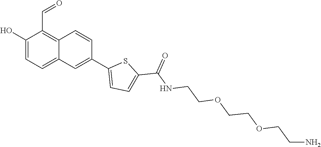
OC1=CC=C2C(=C1C=O)C=CC(C1=CC=C(C(=O)NCCOCCOCCN)S1)=C2
